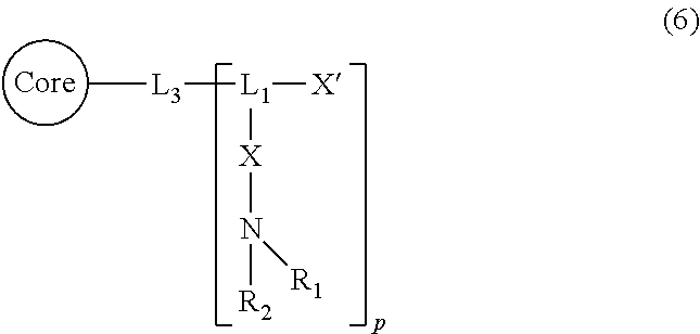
[Core].[X](N([R2])[R1])[L1]([L3]C)[X]
